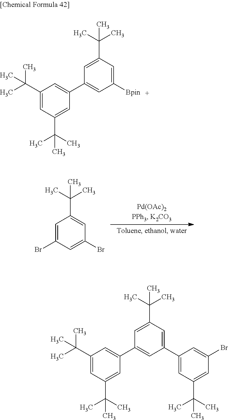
C1=C(Br)C=C(Br)C=C1C(C)(C)C.C1(C(C)(C)C)=CC(C(C)(C)C)=CC(C2=CC([Bpin])=CC(C(C)(C)C)=C2)=C1.C1(C(C)(C)C)=CC(C(C)(C)C)=CC(C2=CC(C3=CC(C(C)(C)C)=CC(Br)=C3)=CC(C(C)(C)C)=C2)=C1
